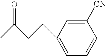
C1=CC=C(CCC(C)=O)C=C1[CN]
